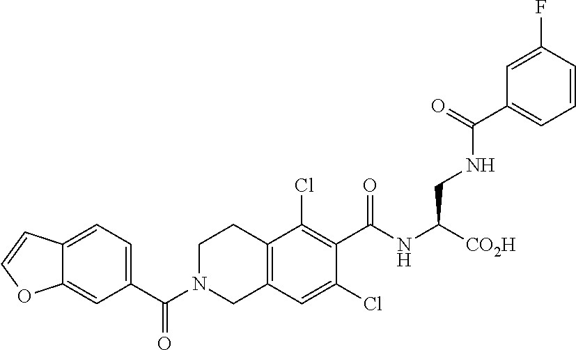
C1(C(N2CC3=C(C(Cl)=C(C(=O)NC([CO2H])CNC(=O)C4=CC=CC(F)=C4)C(Cl)=C3)CC2)=O)=CC=C2C(=C1)OC=C2
